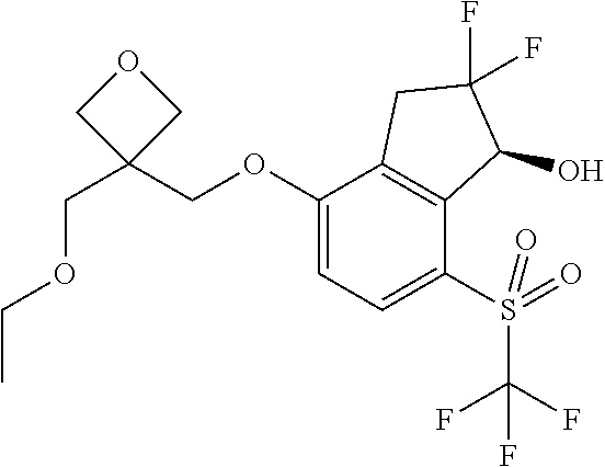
C1(OCC2(COCC)COC2)=CC=C(S(=O)(C(F)(F)F)=O)C2=C1CC(F)(F)C2O
